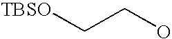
[TBSO]CCO
